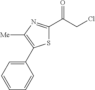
S1C(C(CCl)=O)=NC([Me])=C1C1=CC=CC=C1
